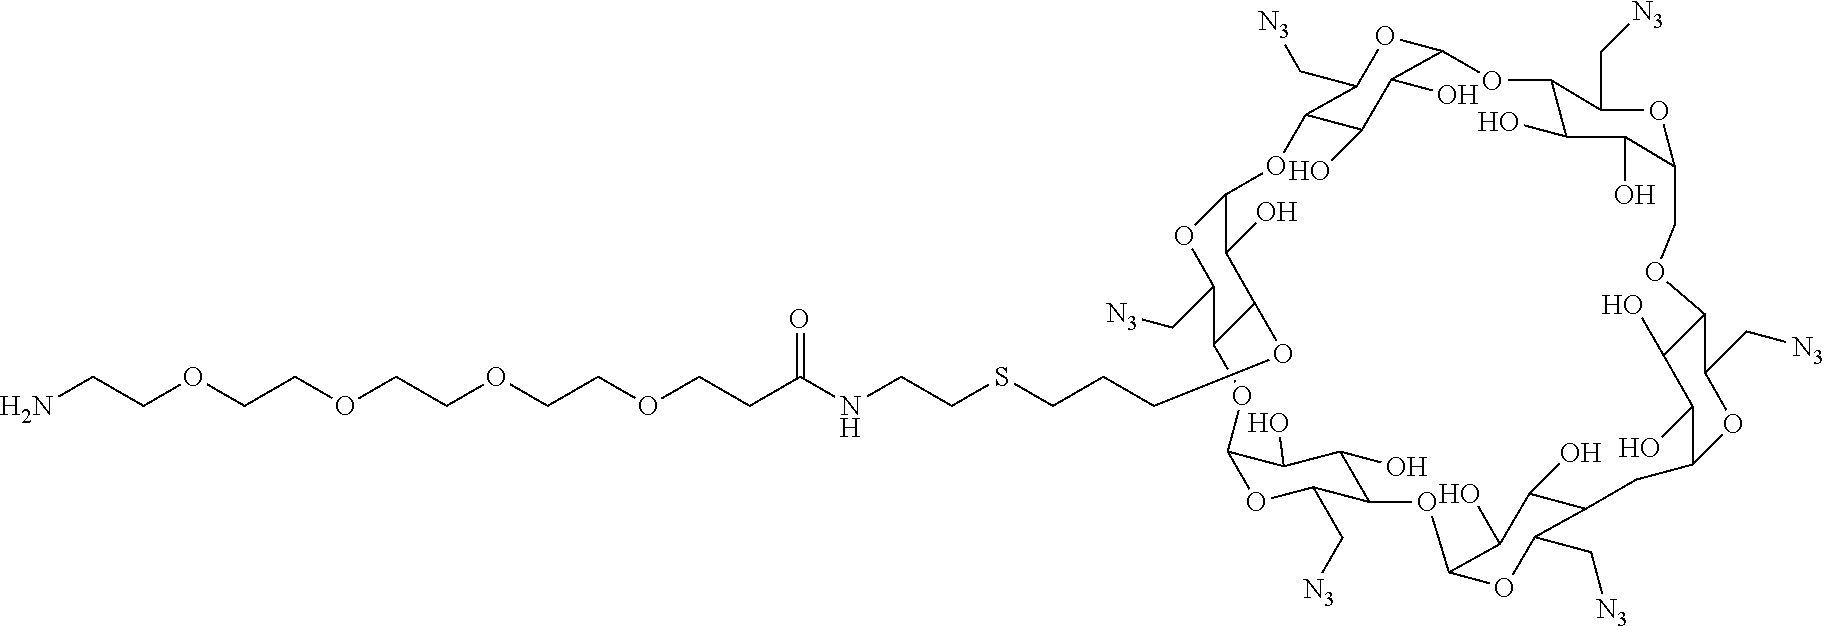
C12OC(C[N3])C(C(OCCCSCCNC(CCOCCOCCOCCOCCN)=O)C1O)OC1OC(C[N3])C(C(O)C1O)OC1C(O)C(O)C(CC3C(O)C(O)C(OCC4C(O)C(O)C(OC5C(O)C(O)C(O2)C(C[N3])O5)C(C[N3])O4)C(C[N3])O3)C(C[N3])O1
